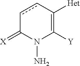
c1cC([Het])=C([Y])N(N)C1=[X]
